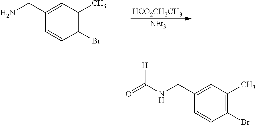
[HCO2CH2CH3].C1(Br)=C(C)C=C(CN)C=C1.[NEt3].C1(Br)=C(C)C=C(CNC(=O)[H])C=C1
